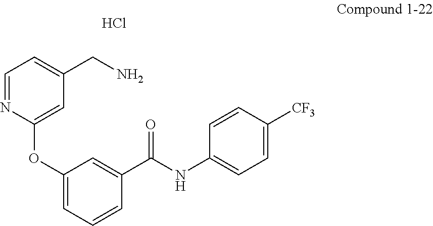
C1(OC2=CC(CN)=CC=N2)=CC=CC(C(NC2=CC=C([CF3])C=C2)=O)=C1.Cl
